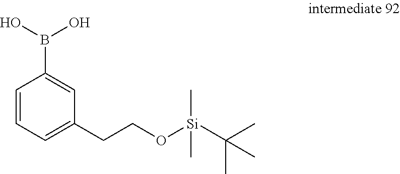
C1=CC=C(CCO[Si](C)(C)C(C)(C)C)C=C1B(O)O
